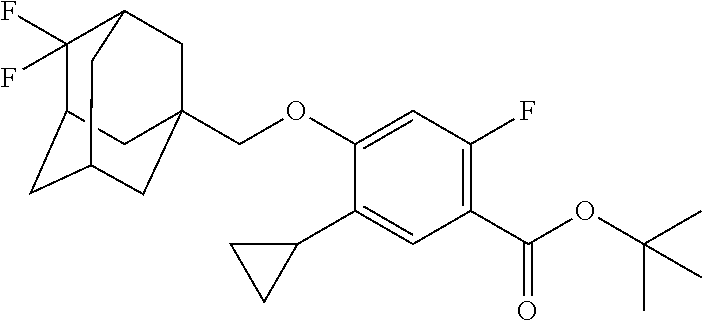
O(C1=CC(F)=C(C(OC(C)(C)C)=O)C=C1C1CC1)CC12CC3C(F)(F)C(CC(C1)C3)C2
